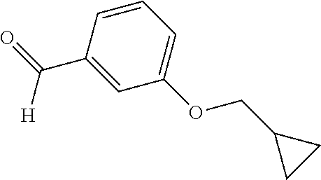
[H]C(C1=CC(OCC2CC2)=CC=C1)=O
